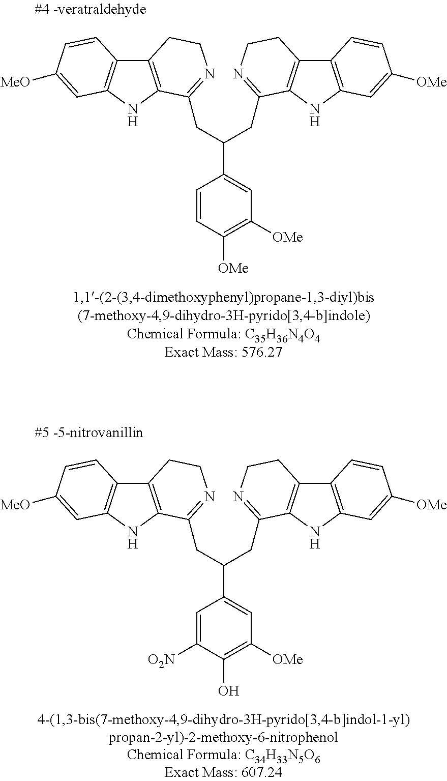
C12=C(NC3=C1C=CC([MeO])=C3)C(CC(CC1=NCCC3=C1NC1=C3C=CC([OMe])=C1)C1=CC([OMe])=C([OMe])C=C1)=NCC2.C12=C(NC3=C1C=CC([MeO])=C3)C(CC(CC1=NCCC3=C1NC1=C3C=CC([OMe])=C1)C1=CC([OMe])=C(O)C([O2N])=C1)=NCC2
